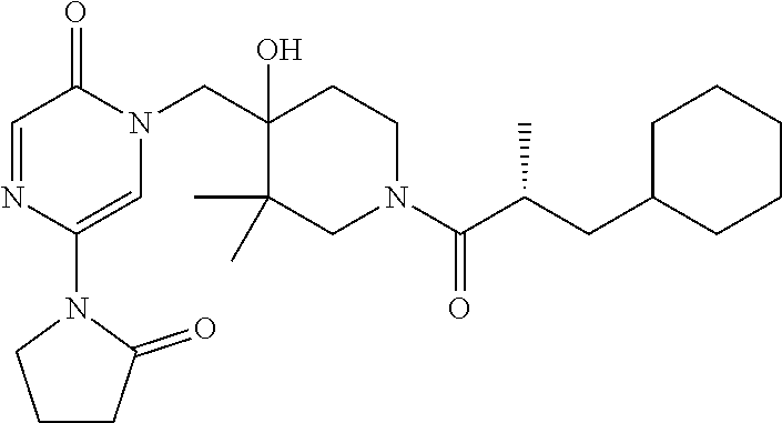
N1(C2=CN(CC3(O)C(C)(C)CN(C(=O)C(CC4CCCCC4)C)CC3)C(=O)C=N2)CCCC1=O
